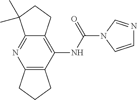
C1=CN(C(NC2=C3C(=NC4=C2CCC4)C(C)(C)CC3)=O)C=N1
